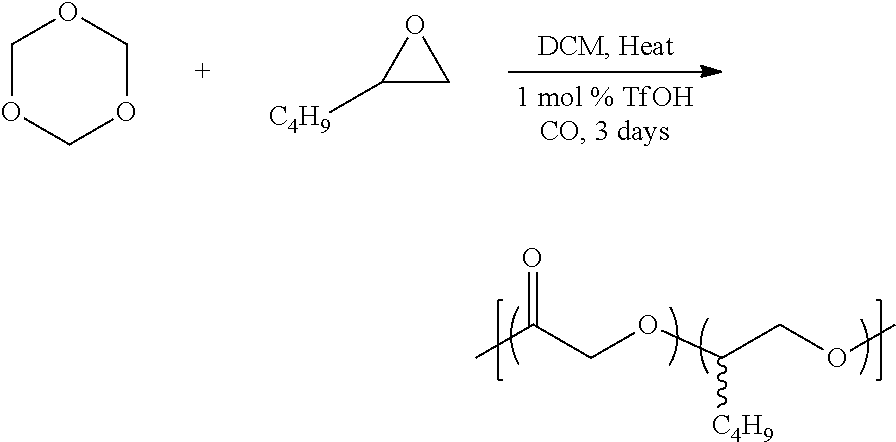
CC(COC(COC)[C4H9])=O.C1OCOCO1.C1([C4H9])CO1
